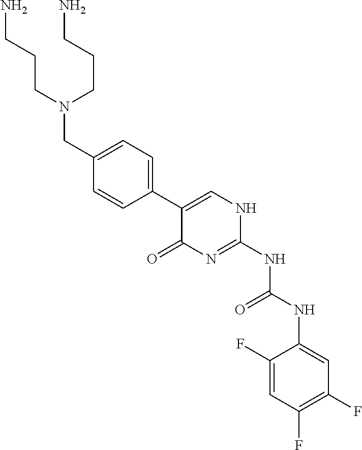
C1=CC(C2=CNC(NC(NC3=CC(F)=C(F)C=C3F)=O)=NC2=O)=CC=C1CN(CCCN)CCCN
